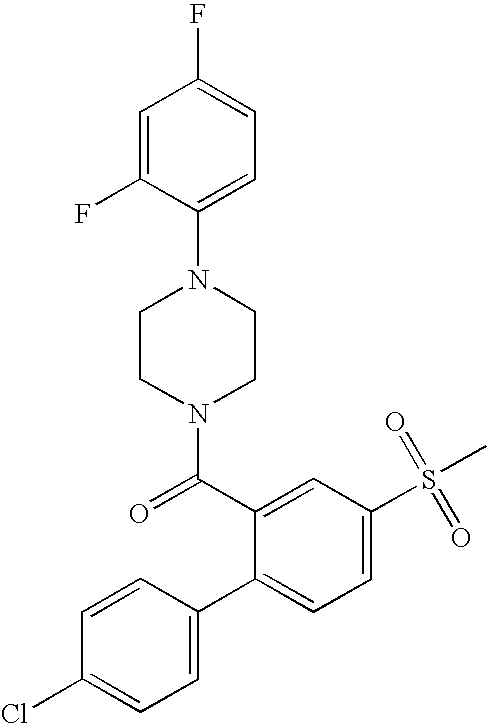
C1(Cl)=CC=C(C2=CC=C(S(=O)(=O)C)C=C2C(N2CCN(C3=CC=C(F)C=C3F)CC2)=O)C=C1
